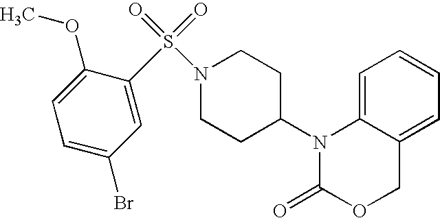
C1=C2C(=CC=C1)COC(=O)N2C1CCN(S(=O)(=O)C2=CC(Br)=CC=C2OC)CC1
